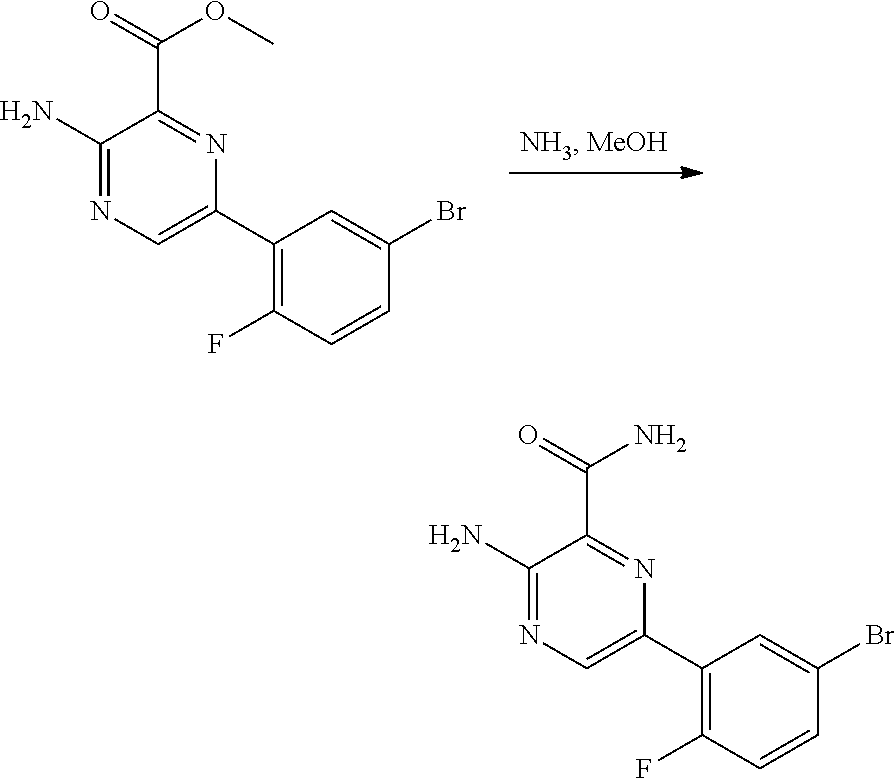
C1(N)=NC=C(C2=C(F)C=CC(Br)=C2)N=C1C(=O)OC.C1(N)=NC=C(C2=C(F)C=CC(Br)=C2)N=C1C(=O)N
